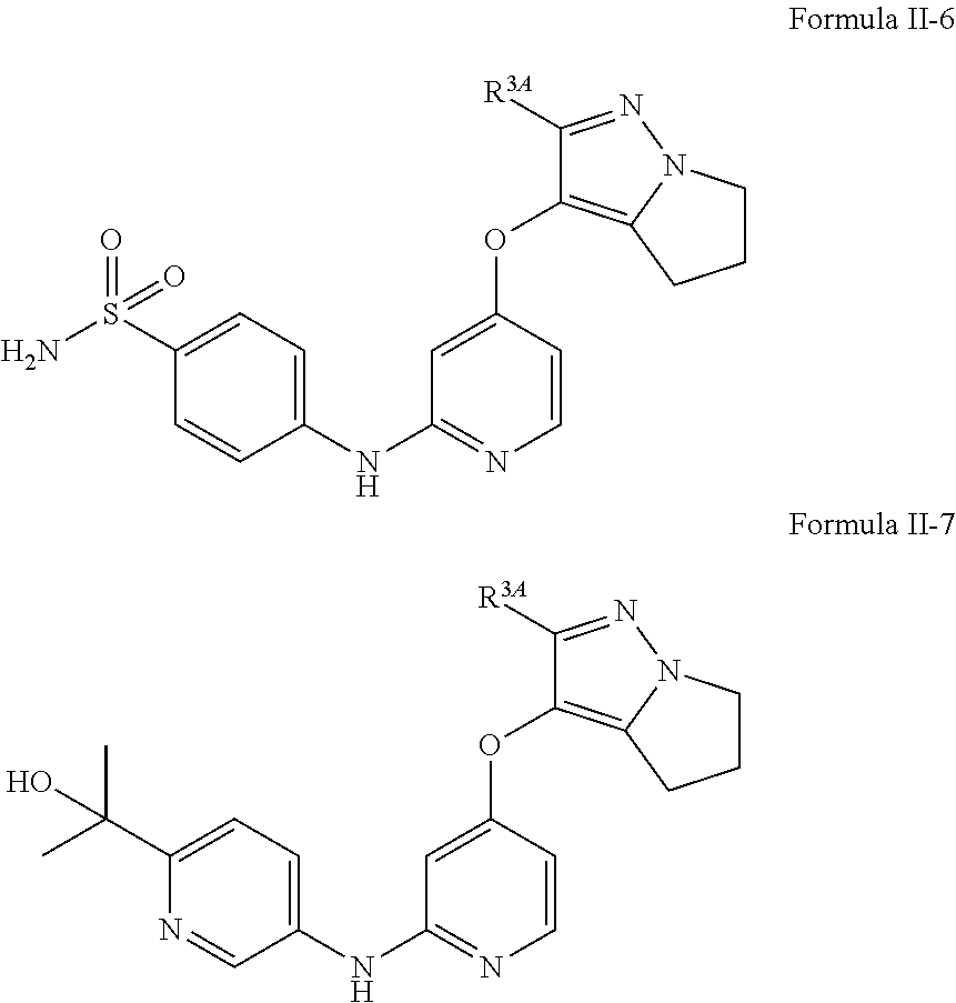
C1([R3A])=NN2C(=C1OC1=CC(NC3=CC=C(S(N)(=O)=O)C=C3)=NC=C1)CCC2.C1([R3A])=NN2C(=C1OC1=CC(NC3=CC=C(C(C)(C)O)N=C3)=NC=C1)CCC2
